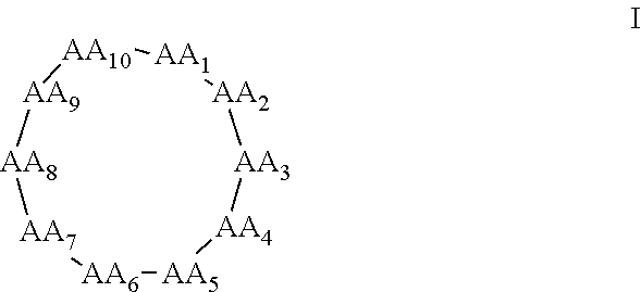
[AA5]1[AA6][AA7][AA8][AA9][AA10][AA1][AA2][AA3][AA4]1
